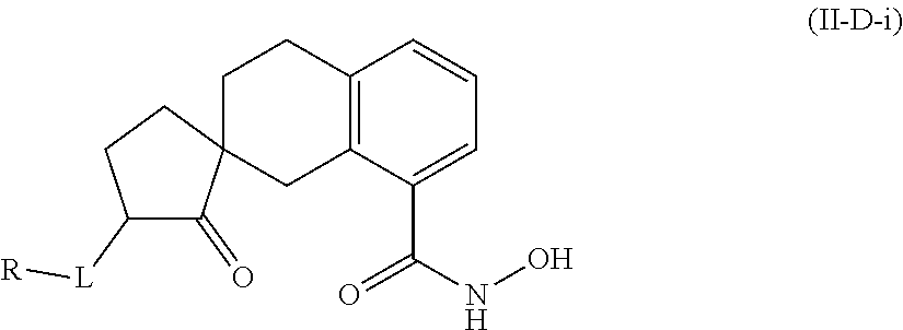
C12=C(C=CC=C1C(NO)=O)CCC1(C2)C(=O)C([L][R])CC1
